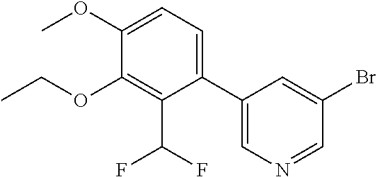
C1(C2=CN=CC(Br)=C2)=CC=C(OC)C(OCC)=C1C(F)F
